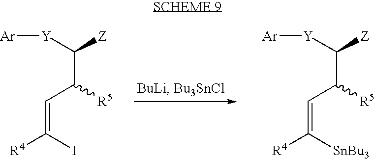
C(C([R5])C=C([R4])I)([Y][Ar])[Z].C(C([R5])C=C([R4])[SnBu3])([Y][Ar])[Z]
